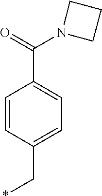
C1=CC(C*)=CC=C1C(N1CCC1)=O
